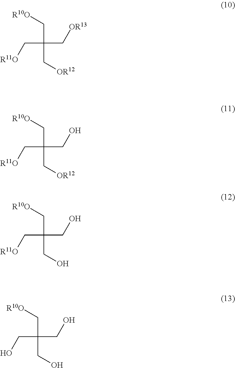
C(C[R10O])(C[OR13])(C[R11O])C[OR12].C(C[R10O])(CO)(C[R11O])C[OR12].C(C[R10O])(CO)(C[R11O])CO.C(C[R10O])(CO)(CO)CO
